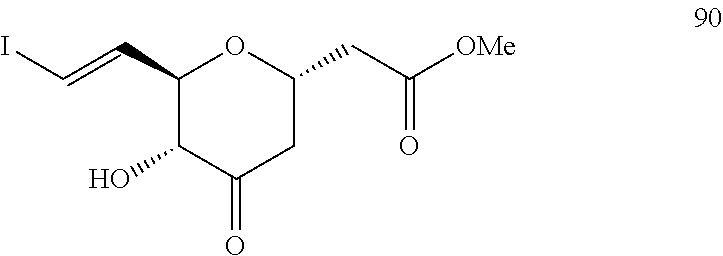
C1(C=CI)C(O)C(=O)CC(CC([OMe])=O)O1
